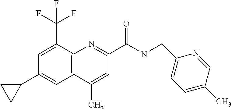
C1(C)=CC(C(NCC2=CC=C(C)C=N2)=O)=NC2=C1C=C(C1CC1)C=C2C(F)(F)F
